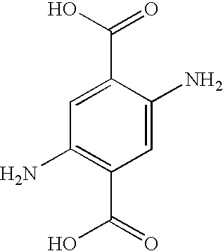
C1=C(N)C(C(O)=O)=CC(N)=C1C(=O)O
